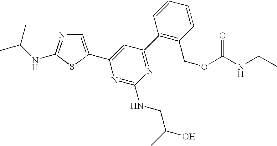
C1=C(C2=CC(C3=C(COC(NCC)=O)C=CC=C3)=NC(NCC(O)C)=N2)SC(NC(C)C)=N1
